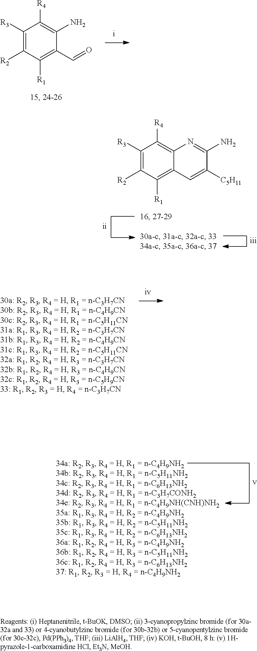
C1([R3])=C([R2])C([R1])=C2C(=C1[R4])N=C(N)C([C5H11])=C2.C1([R3])=C([R2])C([R1])=C(C=O)C(N)=C1[R4]
